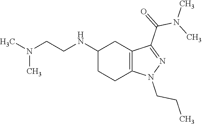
C1(NCCN(C)C)CCC2=C(C1)C(C(N(C)C)=O)=NN2CCC
